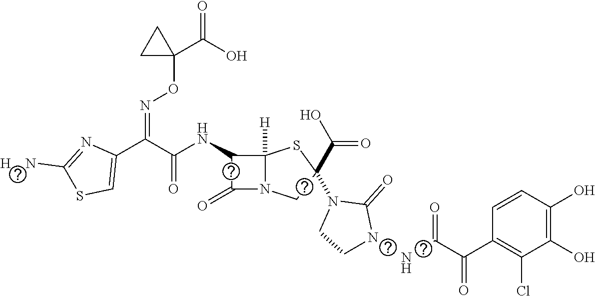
C(=O)(NC1C(=O)N2C1([H])SC(C(O)=O)(N1CCN(NC(C(C3=C(Cl)C(O)=C(O)C=C3)=O)=O)C1=O)C2)C(C1=CSC([H    N])=N1)=NOC1(C(O)=O)CC1
